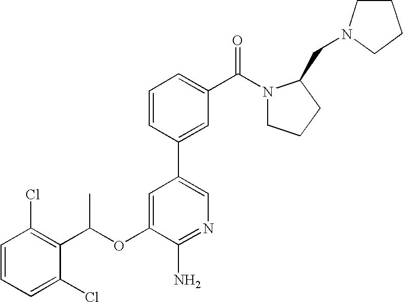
C1=CC(Cl)=C(C(OC2=CC(C3=CC(C(N4CCCC4CN4CCCC4)=O)=CC=C3)=CN=C2N)C)C(Cl)=C1
